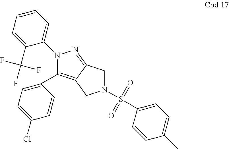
C1(C2=CC=C(Cl)C=C2)=C2C(=NN1C1=CC=CC=C1C(F)(F)F)CN(S(C1=CC=C(C)C=C1)(=O)=O)C2
